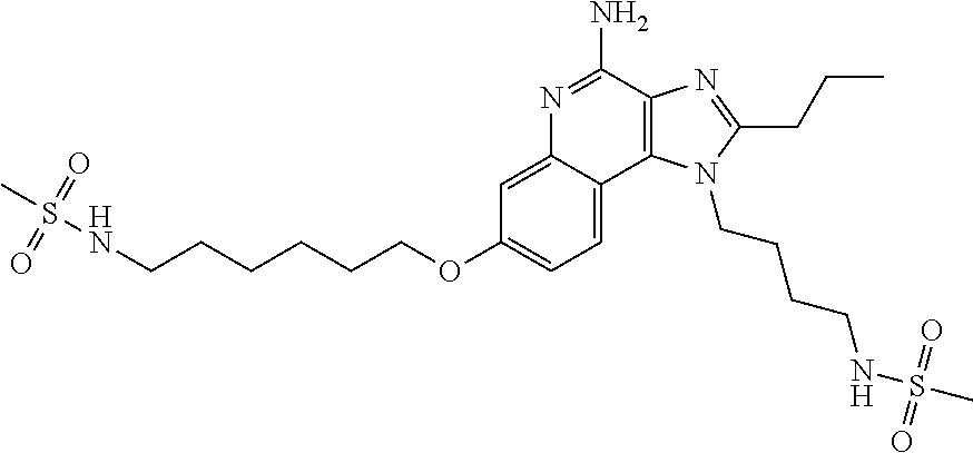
C1=C(OCCCCCCNS(C)(=O)=O)C=C2C(=C1)C1=C(C(N)=N2)N=C(CCC)N1CCCCNS(C)(=O)=O
